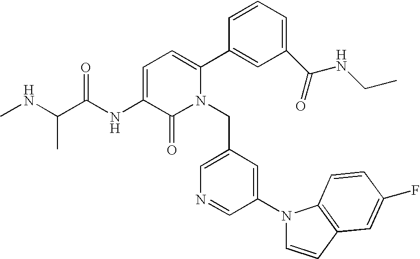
C1=C(NC(C(NC)C)=O)C(=O)N(CC2=CN=CC(N3C=CC4=C3C=CC(F)=C4)=C2)C(C2=CC(C(=O)NCC)=CC=C2)=C1
